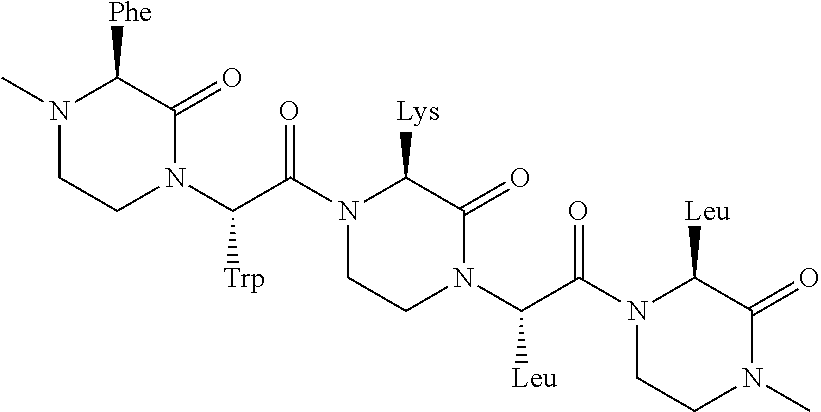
N1(C)CCN(C(C(N2CCN(C(C(N3CCN(C)C(=O)C3[Leu])=O)[Leu])C(=O)C2[Lys])=O)[Trp])C(=O)C1[Phe]
